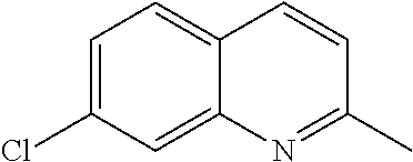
C1=C(Cl)C=C2C(=C1)C=CC(C)=N2
